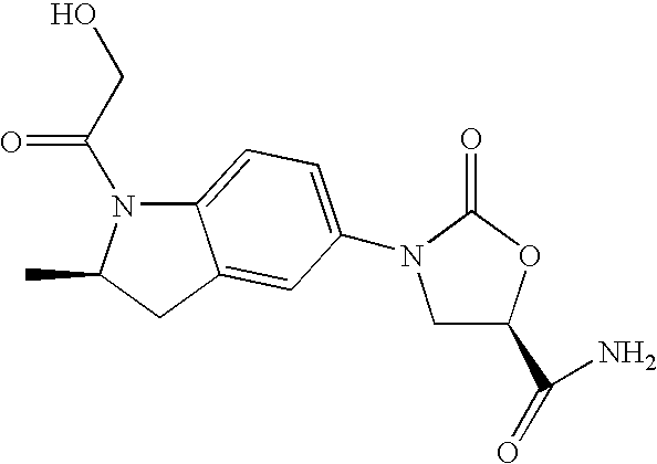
C12=CC=C(N3CC(C(=O)N)OC3=O)C=C1CC(C)N2C(CO)=O
